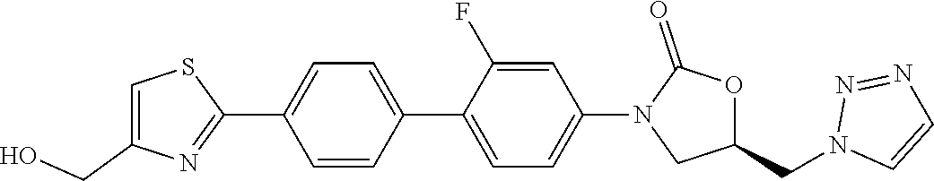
C1=C(CO)N=C(C2=CC=C(C3=CC=C(N4CC(CN5C=CN=N5)OC4=O)C=C3F)C=C2)S1
